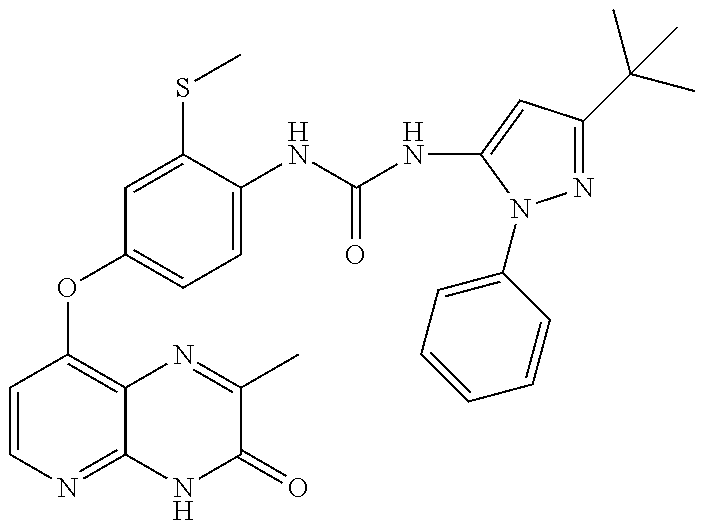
C1=CN=C2C(=C1OC1=CC=C(NC(=O)NC3=CC(C(C)(C)C)=NN3C3=CC=CC=C3)C(SC)=C1)N=C(C)C(=O)N2
